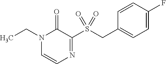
N1(CC)C=CN=C(S(CC2=CC=C(F)C=C2)(=O)=O)C1=O
